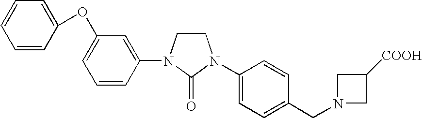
C1CN(C2=CC(OC3=CC=CC=C3)=CC=C2)C(=O)N1C1=CC=C(CN2CC([COOH])C2)C=C1
